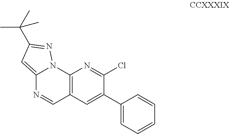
C12=C(C=C(C3=CC=CC=C3)C(Cl)=N1)C=NC1=CC(C(C)(C)C)=NN21
